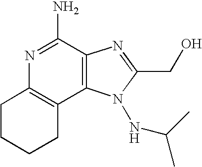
N1=C(N)C2=C(C3=C1CCCC3)N(NC(C)C)C(CO)=N2
